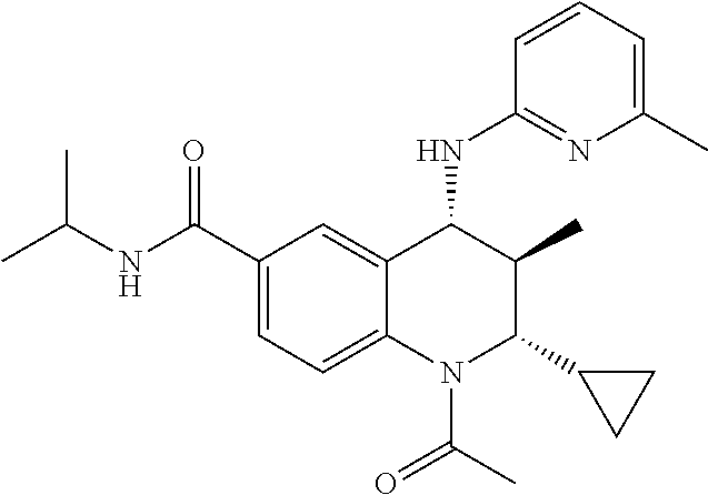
C1(C(NC(C)C)=O)=CC=C2C(=C1)C(NC1=NC(C)=CC=C1)C(C)C(C1CC1)N2C(C)=O
